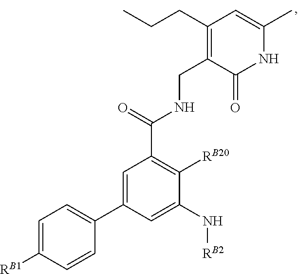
C1=C([RB1])C=CC(C2=CC(C(=O)NCC3=C(CCC)C=C(C)NC3=O)=C([RB20])C(N[RB2])=C2)=C1
